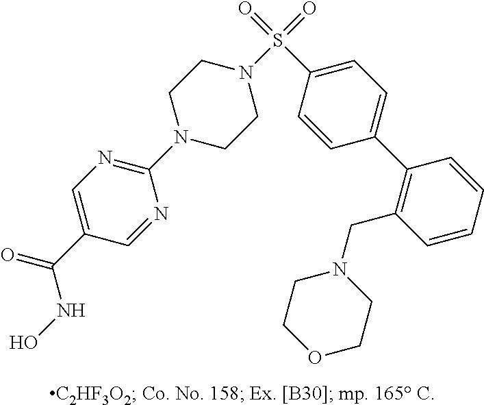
N1(C2=NC=C(C(NO)=O)C=N2)CCN(S(=O)(=O)C2=CC=C(C3=C(CN4CCOCC4)C=CC=C3)C=C2)CC1
